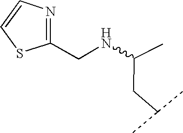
C(CC(C)C)(C)NCC1=NC=CS1
